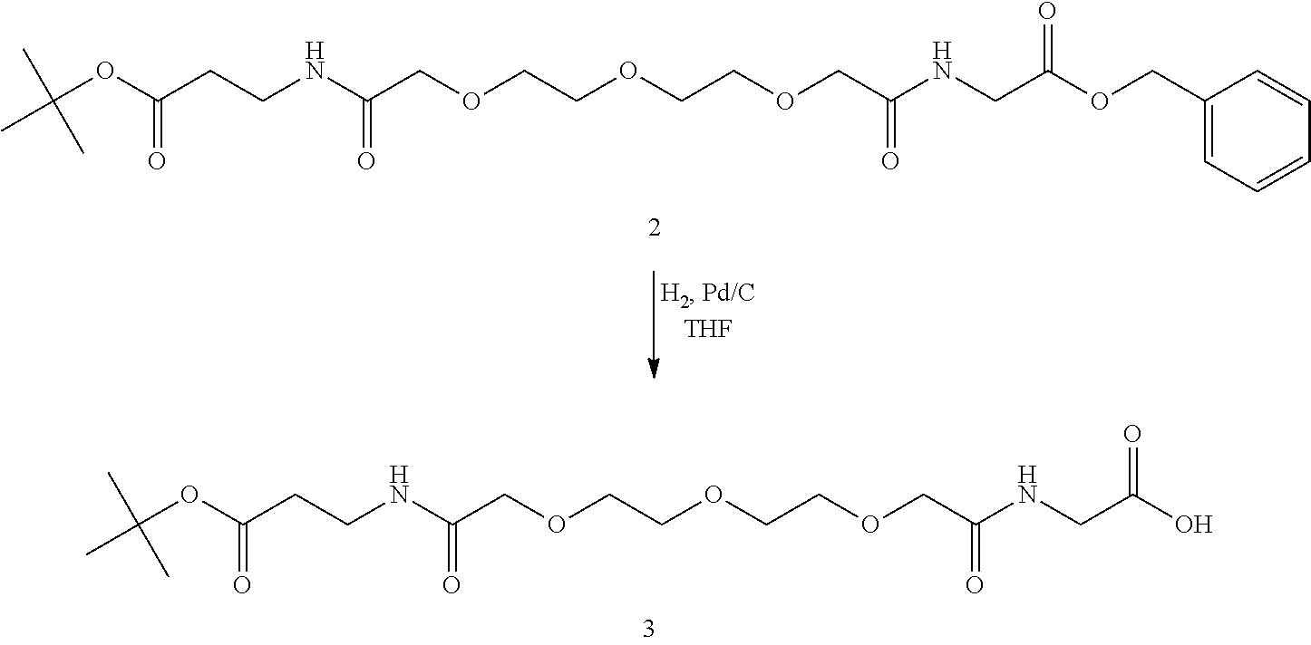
C1(COC(CNC(COCCOCCOCC(NCCC(OC(C)(C)C)=O)=O)=O)=O)=CC=CC=C1.OC(CNC(COCCOCCOCC(NCCC(OC(C)(C)C)=O)=O)=O)=O
